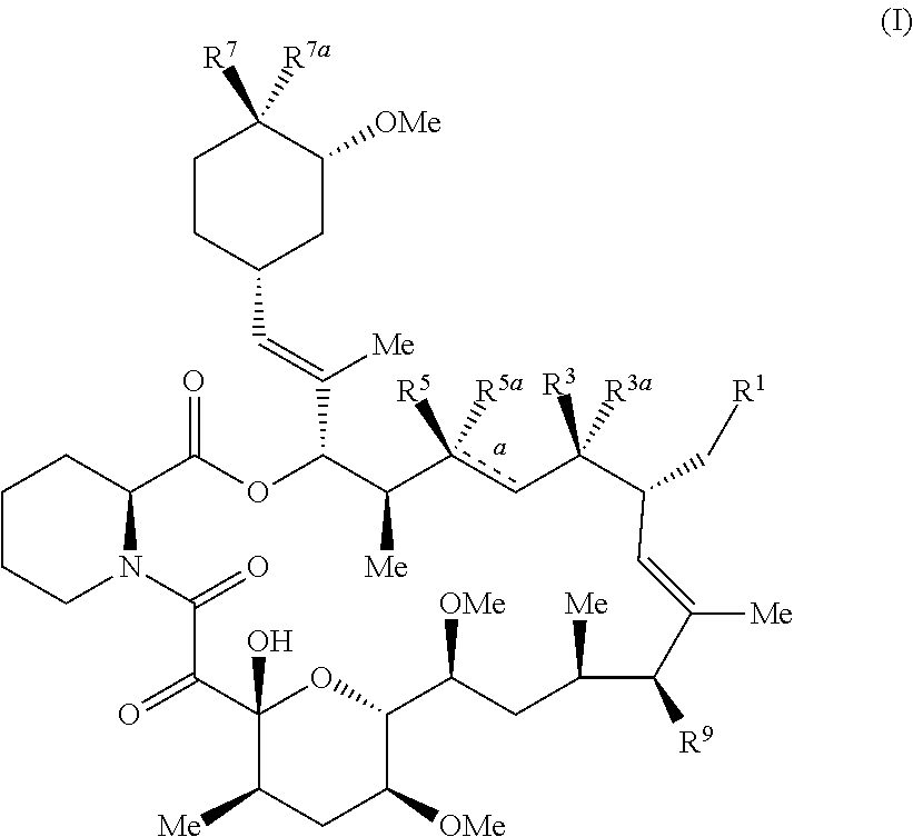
C1CC(C=C([Me])C2OC(=O)C3CCCCN3C(=O)C(=O)C3(O)C([Me])CC([OMe])C(O3)C([OMe])CC([Me])C([R9])C([Me])=CC(C[R1])C([R3])([R3a])cc([R5])([R5a])C2[Me])CC([OMe])C1([R7])[R7a]
